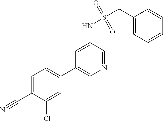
C1=C(C#N)C(Cl)=CC(C2=CN=CC(NS(CC3=CC=CC=C3)(=O)=O)=C2)=C1
